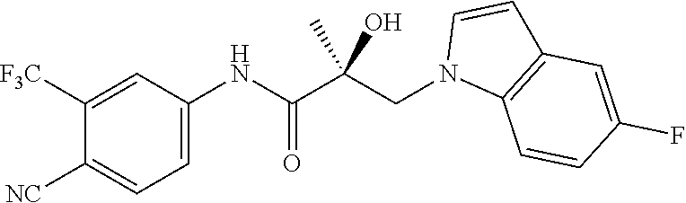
C1=C(NC(C(CN2C3=C(C=C2)C=C(F)C=C3)(C)O)=O)C=C([F3C])C([NC])=C1
